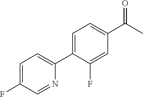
C1=C(F)C=NC(C2=CC=C(C(C)=O)C=C2F)=C1
